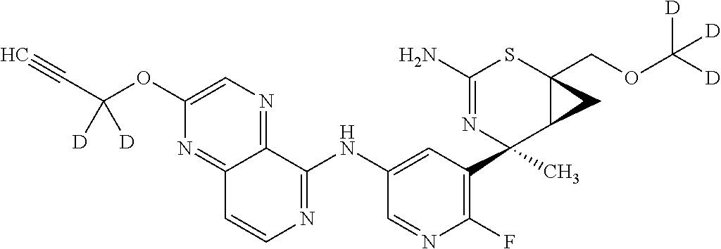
C1(N)=NC(C2=C(F)N=CC(NC3=NC=CC4=NC(OC(C#C)([D])[D])=CN=C34)=C2)(C)C2C(COC([D])([D])[D])(S1)C2
